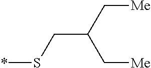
*SCC(C[Me])C[Me]
